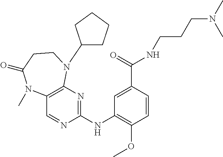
C1(NC2=NC3=C(C=N2)N(C)C(=O)CCN3C2CCCC2)=C(OC)C=CC(C(NCCCN(C)C)=O)=C1
